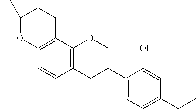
C1(C)(C)OC2=C(CC1)C1=C(C=C2)CC(C2=CC=C(CC)C=C2O)CO1
